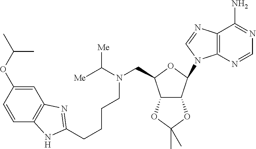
C12=C(N=CN=C1N)N(C1OC(CN(C([Me])[Me])CCCCC3=NC4=C(C=CC(OC(C)C)=C4)N3)C3C1OC(C)(C)O3)C=N2
